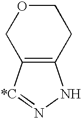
C12=C([*C]=NN1)COCC2
